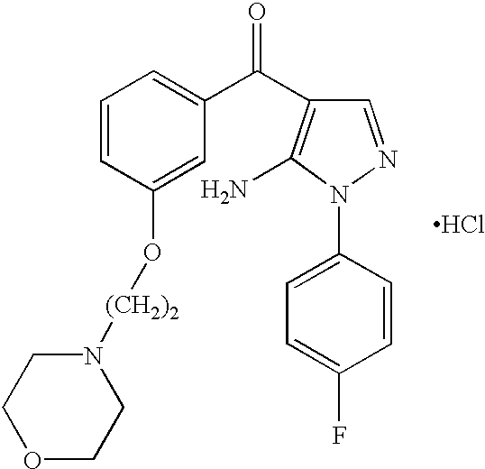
C1=CC(O[(CH2)2]N2CCOCC2)=CC(C(=O)C2=C(N)N(C3=CC=C(F)C=C3)N=C2)=C1.Cl
